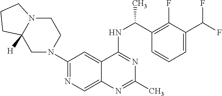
N1(C2=NC=C3C(=C2)C(NC(C2=C(F)C(C(F)F)=CC=C2)C)=NC(C)=N3)CCN2C([H])(C1)CCC2
